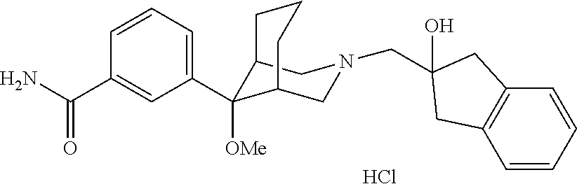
C12C(C3=CC=CC(C(N)=O)=C3)([OMe])C(CN(CC3(O)CC4=C(C3)C=CC=C4)C1)CCC2.Cl
